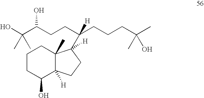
C1CC(O)C2([H])C(C)(C1)C(C([H])(CCC(C(O)(C)C)O)CCCC(C)(O)C)([H])CC2
